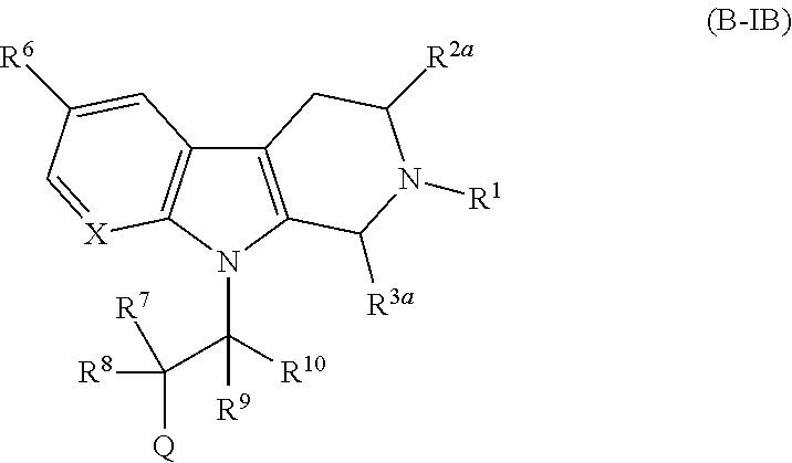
C12=C(N(C([R9])([R10])C([R8])([Q])[R7])C3=C1C=C([R6])C=[X]3)C([R3a])N([R1])C([R2a])C2
